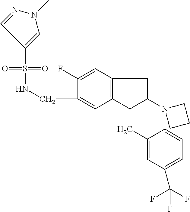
C(C1=CC2=C(C=C1F)CC(N1CCC1)C2CC1=CC(C(F)(F)F)=CC=C1)NS(=O)(=O)C1=CN(C)N=C1
